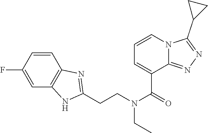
C1=CC(F)=CC2=C1N=C(CCN(C(=O)C1=CC=CN3C1=NN=C3C1CC1)CC)N2
